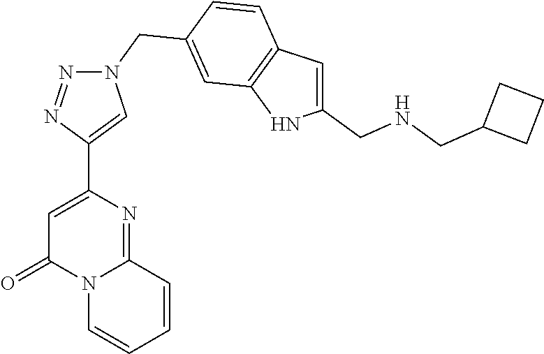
C1=C(C2=CN(CC3=CC4=C(C=C3)C=C(CNCC3CCC3)N4)N=N2)N=C2N(C1=O)C=CC=C2
